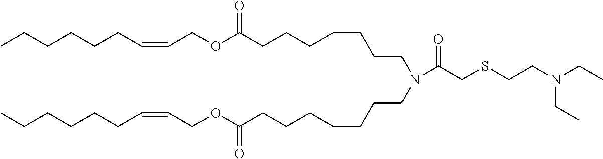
CCCCCCC=CCOC(CCCCCCCN(CCCCCCCC(OCC=CCCCCCC)=O)C(CSCCN(CC)CC)=O)=O
